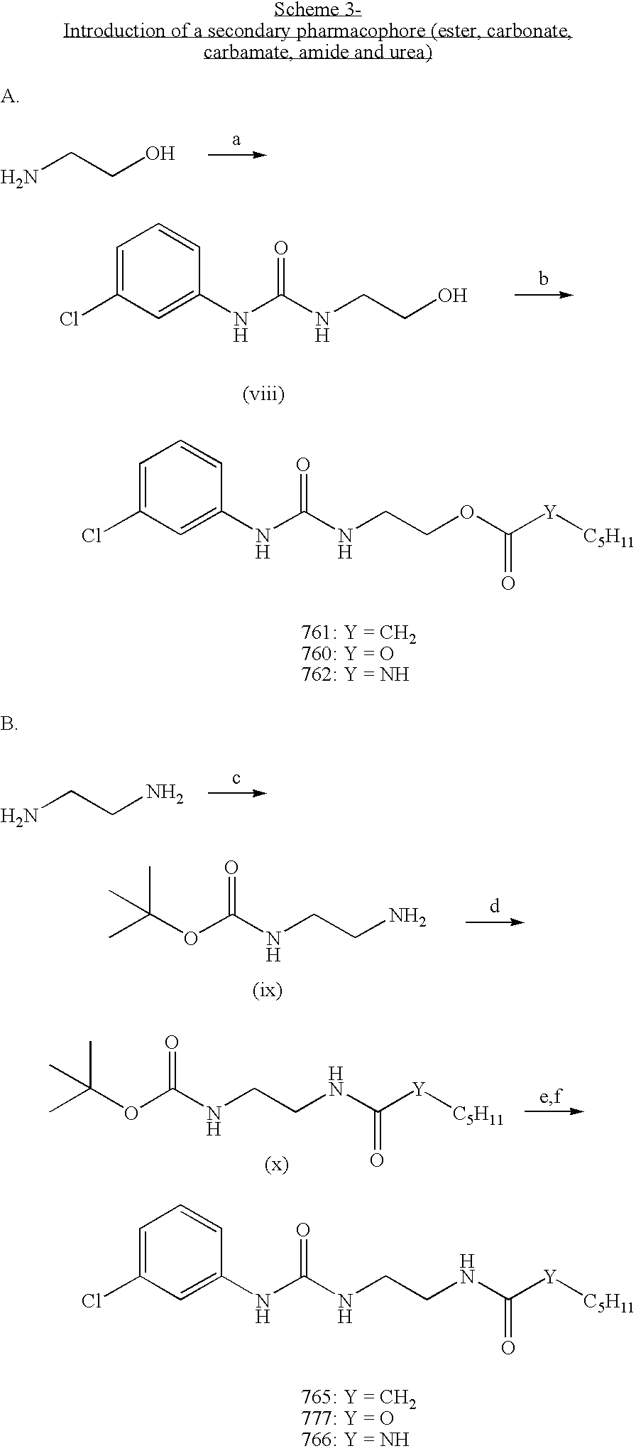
NCCO.C1=C(NC(NCCO)=O)C=CC=C1Cl.C1=C(NC(NCCOC([Y][C5H11])=O)=O)C=CC=C1Cl.NCCN.CC(OC(NCCN)=O)(C)C.CC(OC(NCCNC([Y][C5H11])=O)=O)(C)C.C1=C(NC(NCCNC([Y][C5H11])=O)=O)C=CC=C1Cl
